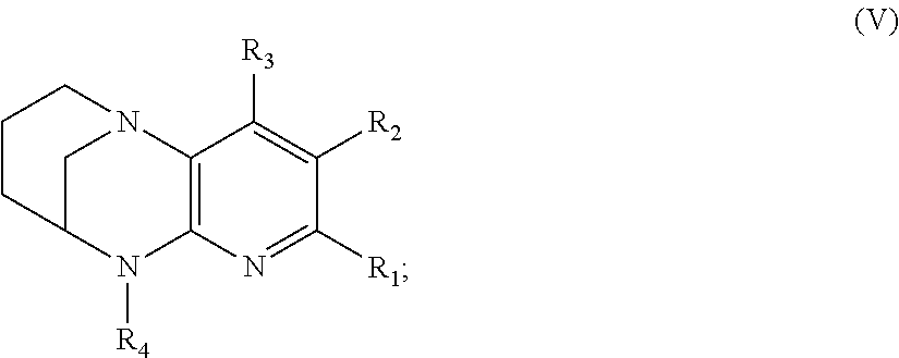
C1C2N([R4])C3=C(N1CCC2)C([R3])=C([R2])C([R1])=N3
